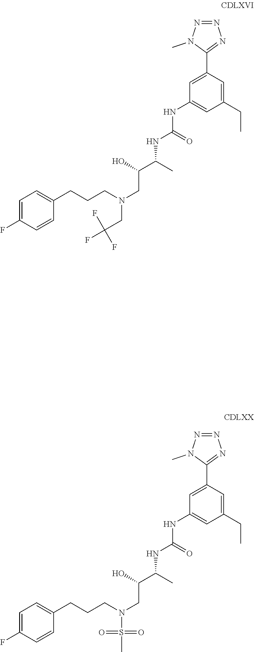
N(CC(C(C)NC(=O)NC1=CC(CC)=CC(C2=NN=NN2C)=C1)O)(CCCC1=CC=C(F)C=C1)S(C)(=O)=O.N(CC(C(C)NC(=O)NC1=CC(CC)=CC(C2=NN=NN2C)=C1)O)(CC(F)(F)F)CCCC1=CC=C(F)C=C1
